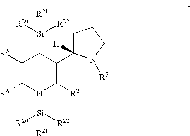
C1([R6])=C([R5])C([Si]([R20])([R22])[R21])C(C2([H])N([R7])CCC2)=C([R2])N1[Si]([R20])([R22])[R21]
